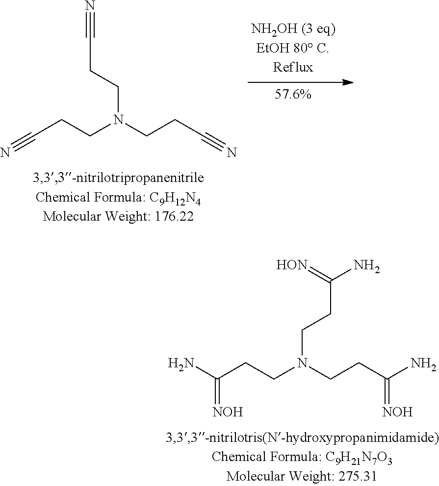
C(CCN(CCC(N)=[NOH])CCC(=[HON])N)(N)=[NOH].C(CN(CCC#N)CCC#N)C#N
